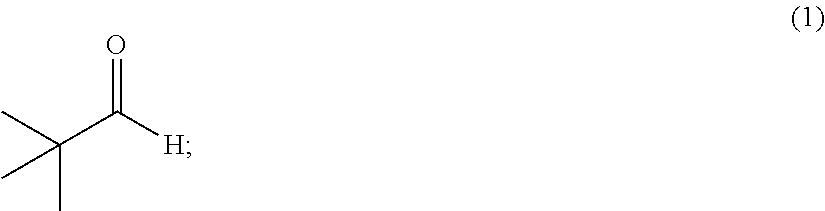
CC(C([H])=O)(C)C
